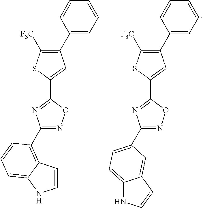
C1(C2=CC=CC=C2)=C([F3C])SC(C2=NC(C3=CC=C4C(=C3)C=CN4)=NO2)=C1.C1(C2=CC=CC=C2)=C([F3C])SC(C2=NC(C3=C4C(=CC=C3)NC=C4)=NO2)=C1
